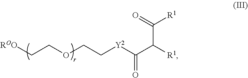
[Y2](CCOCC[ROO])C(C([R1])C(=O)[R1])=O
